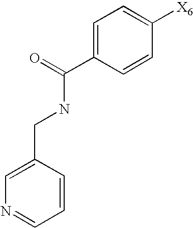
C1=CC(CNC(C2=CC=C([X6])C=C2)=O)=CN=C1
